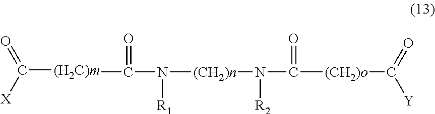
C([(H2C)m]C(N([R1])[(CH2)n]N(C([(CH2)o]C([Y])=O)=O)[R2])=O)(=O)[X]
